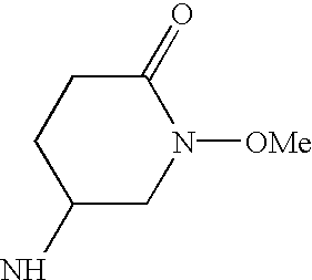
C1(N)CN([OMe])C(=O)CC1
